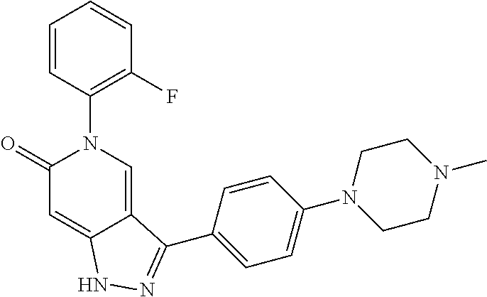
C1=CC(N2C=C3C(=CC2=O)NN=C3C2=CC=C(N3CCN(C)CC3)C=C2)=C(F)C=C1
